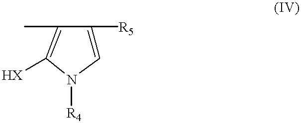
C1=C([R5])C(C)=C([HX])N1[R4]
